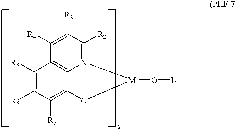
C1([R4])=C([R3])C([R2])=N2C3=C1C([R5])=C([R6])C([R7])=C3O[M1]2O[L]
